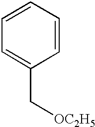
C1=CC=CC=C1C[OC2H5]
